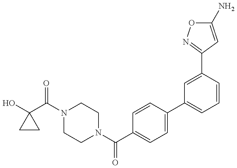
OC1(C(N2CCN(C(=O)C3=CC=C(C4=CC=CC(C5=NOC(N)=C5)=C4)C=C3)CC2)=O)CC1
